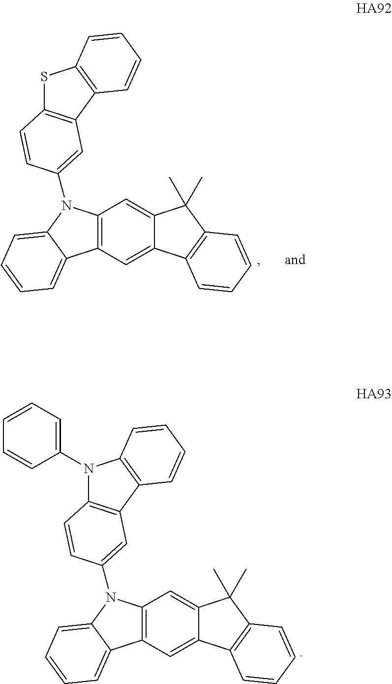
C12=C(C=C3C(=C1)C(C)(C)C1=C3C=CC=C1)C1=CC=CC=C1N2C1=CC2=C(SC3=C2C=CC=C3)C=C1.C12=C(C=C3C(=C1)C(C)(C)C1=C3C=CC=C1)C1=CC=CC=C1N2C1=CC2=C(N(C3=CC=CC=C3)C3=C2C=CC=C3)C=C1
